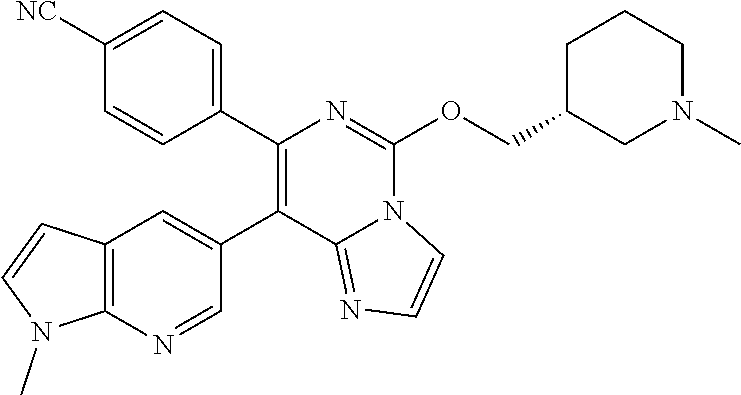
C1([NC])=CC=C(C2=C(C3=CC4=C(N=C3)N(C)C=C4)C3=NC=CN3C(OCC3CN(C)CCC3)=N2)C=C1
